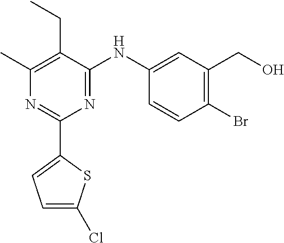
C1(C2=CC=C(Cl)S2)=NC(C)=C(CC)C(NC2=CC(CO)=C(Br)C=C2)=N1
